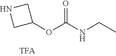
C1C(OC(=O)NCC)CN1
